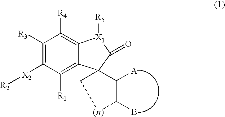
C1([R3])=C([X2][R2])C([R1])=C2C(=C1[R4])[X1]([R5])C(=O)C21C([A])C(B)[(n)]C1
